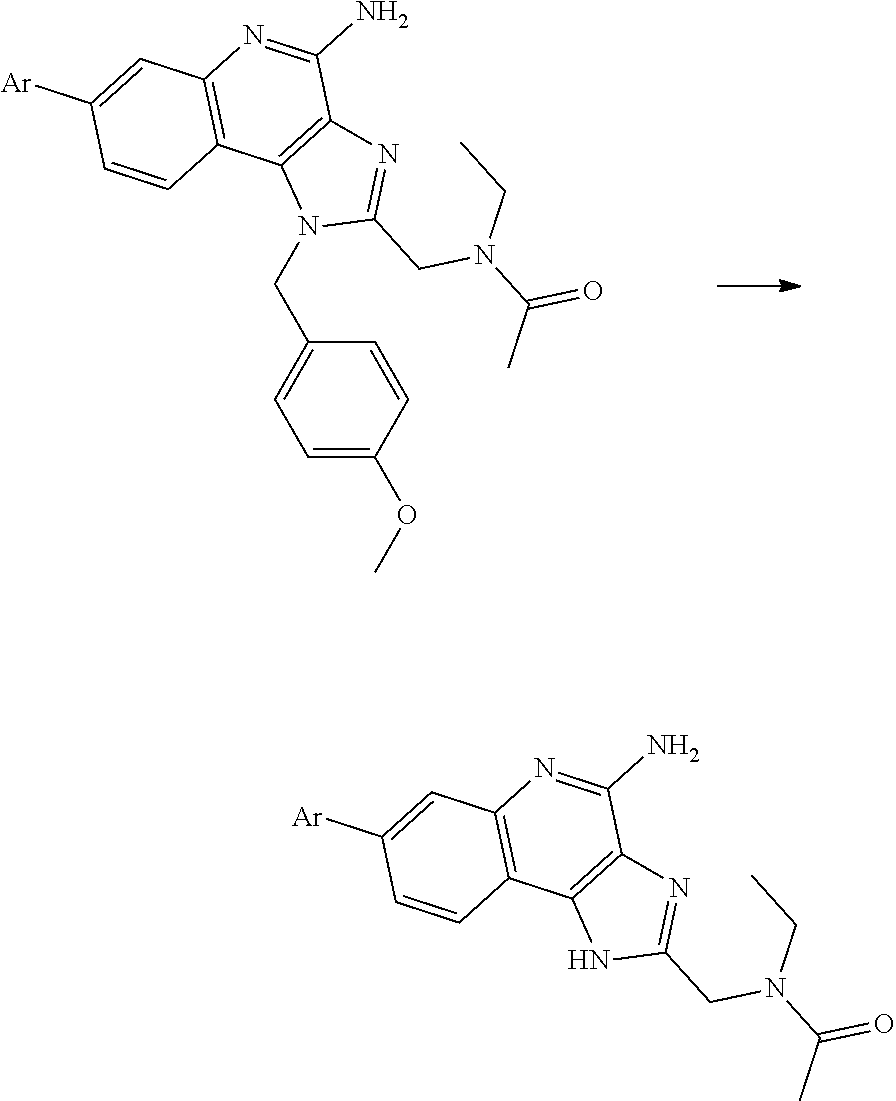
C1=CC(OC)=CC=C1CN1C(CN(CC)C(=O)C)=NC2=C1C1=C(N=C2N)C=C([Ar])C=C1.N1C(CN(CC)C(=O)C)=NC2=C1C1=C(N=C2N)C=C([Ar])C=C1
